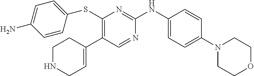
S(C1=C(C2=CCNCC2)C=NC(NC2=CC=C(N3CCOCC3)C=C2)=N1)C1=CC=C(N)C=C1
